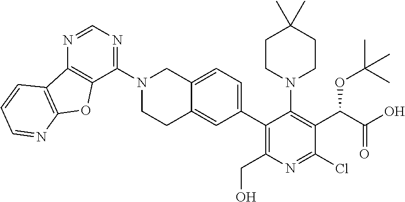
N1(C2=NC=NC3=C2OC2=C3C=CC=N2)CCC2=CC(C3=C(CO)N=C(Cl)C(C(C(O)=O)OC(C)(C)C)=C3N3CCC(C)(C)CC3)=CC=C2C1
